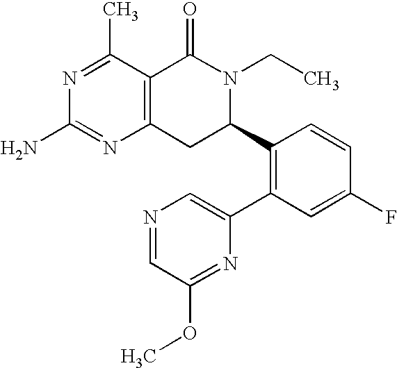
C12=C(C(C)=NC(N)=N1)C(=O)N(CC)C(C1=C(C3=CN=CC(OC)=N3)C=C(F)C=C1)C2
